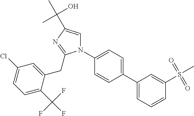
N1(C2=CC=C(C3=CC=CC(S(=O)(=O)C)=C3)C=C2)C=C(C(C)(O)C)N=C1CC1=CC(Cl)=CC=C1C(F)(F)F
